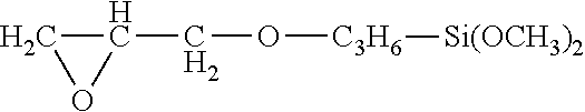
C1(CO[C3H6][Si(OCH3)2])CO1
